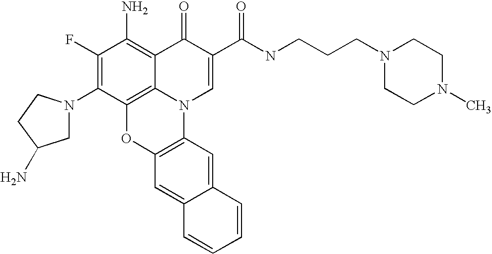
C1(F)=C(N2CC(N)CC2)C2=C3C(=C1N)C(=O)C(C(NCCCN1CCN(C)CC1)=O)=CN3C1=C(O2)C=C2C(=C1)C=CC=C2
